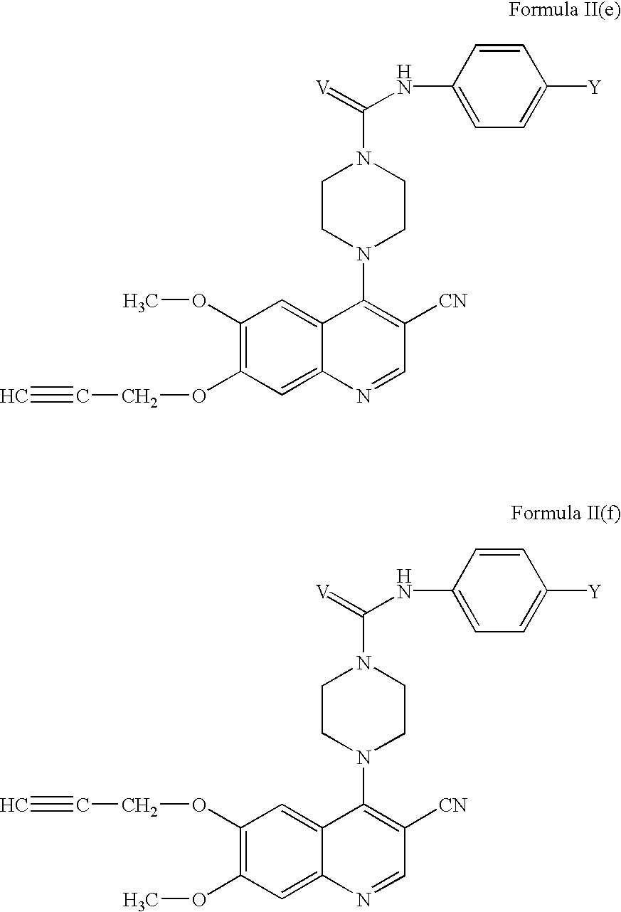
C1(OC)=C(OCC#C)C=C2C(=C1)C(N1CCN(C(=[V])NC3=CC=C([Y])C=C3)CC1)=C([CN])C=N2.C1(OCC#C)=C(OC)C=C2C(=C1)C(N1CCN(C(=[V])NC3=CC=C([Y])C=C3)CC1)=C([CN])C=N2
